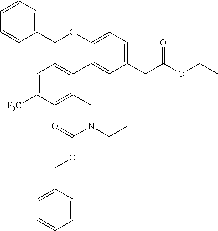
C1=C([F3C])C=C(CN(C(=O)OCC2=CC=CC=C2)CC)C(C2=CC(CC(OCC)=O)=CC=C2OCC2=CC=CC=C2)=C1
